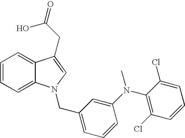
C1=CC=C2C(=C1)C(CC(O)=O)=CN2CC1=CC=CC(N(C2=C(Cl)C=CC=C2Cl)C)=C1
